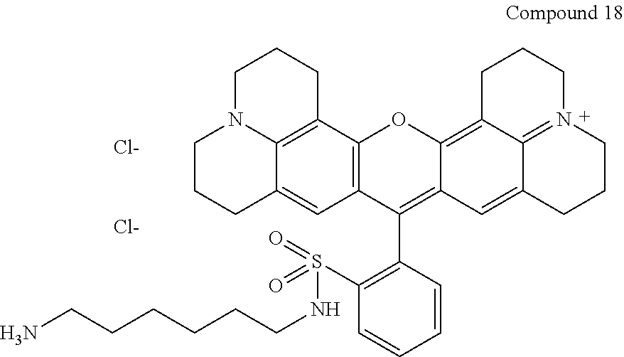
C12=C(C3=C4C(=C1)CCCN4CCC3)OC1=C3C4=N(CCCC4=CC1=C2C1=C(S(=O)(=O)NCCCCCCN)C=CC=C1)CCC3.[Cl-].[Cl-]
